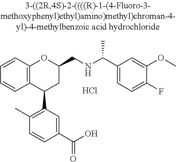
C12=C(C(C3=C(C)C=CC(C(O)=O)=C3)CC(CNC(C)C3=CC=C(F)C(OC)=C3)O1)C=CC=C2.Cl
